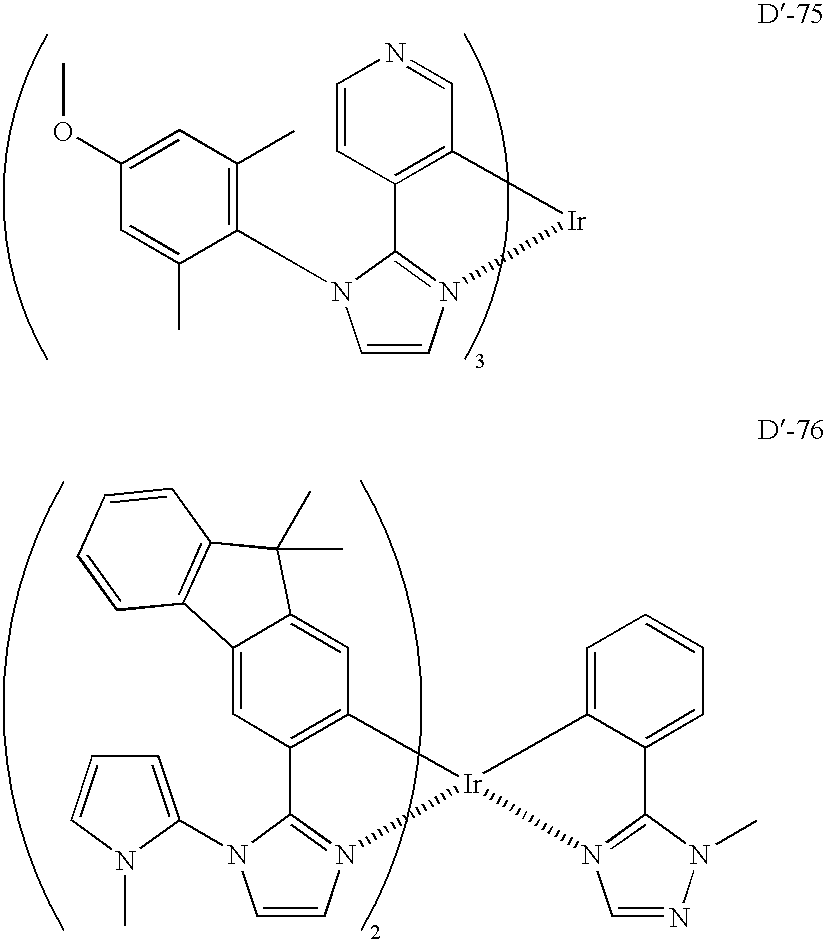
C1=CC2=C(C=N1)[Ir]N1=C2N(C2=C(C)C=C(OC)C=C2C)C=C1.C12=CC3=C(C=C1C(C)(C)C1=C2C=CC=C1)[Ir]1(N2=C3N(C3=CC=CN3C)C=C2)C2=CC=CC=C2C2=N1C=NN2C
